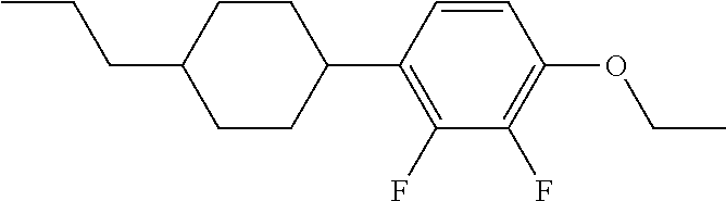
C1CC(C2=C(F)C(F)=C(OCC)C=C2)CCC1CCC
